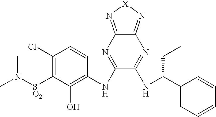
C1(Cl)=C([SO2]N(C)C)C(O)=C(NC2=NC3=N[X]N=C3N=C2NC(C2=CC=CC=C2)CC)C=C1
